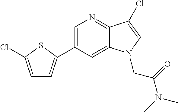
C1=C(C2=CC=C(Cl)S2)C=C2C(=N1)C(Cl)=CN2CC(N(C)C)=O
